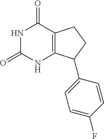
N1C(=O)NC2=C(C1=O)CCC2C1=CC=C(F)C=C1
